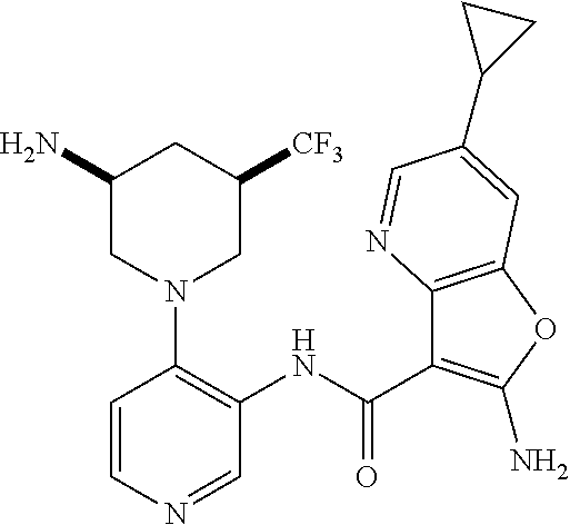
C1(N)CN(C2=C(NC(C3=C(N)OC4=C3N=CC(C3CC3)=C4)=O)C=NC=C2)CC([CF3])C1
